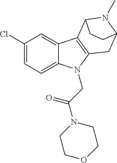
C1(Cl)=CC=C2C(=C1)C1=C(N2CC(=O)N2CCOCC2)CC2N(C)C1CC2
